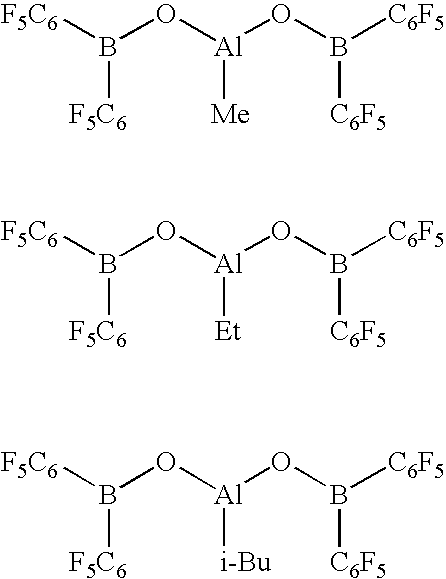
B([F5C6])([F5C6])O[Al]([Me])OB([C6F5])[C6F5].B([F5C6])([F5C6])O[Al]([Et])OB([C6F5])[C6F5].B([F5C6])([F5C6])O[Al]([i-Bu])OB([C6F5])[C6F5]
